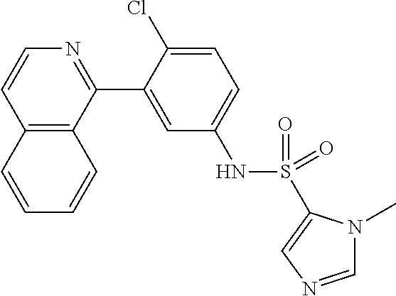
C12=C(C(C3=CC(NS(C4=CN=CN4C)(=O)=O)=CC=C3Cl)=NC=C1)C=CC=C2
